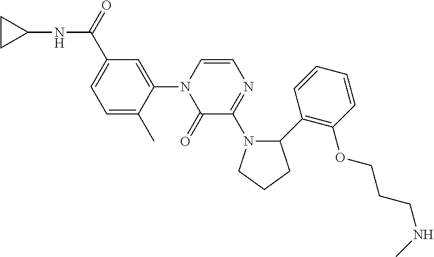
C1(C(=O)NC2CC2)=CC=C(C)C(N2C(=O)C(N3C(C4=C(OCCCNC)C=CC=C4)CCC3)=NC=C2)=C1
